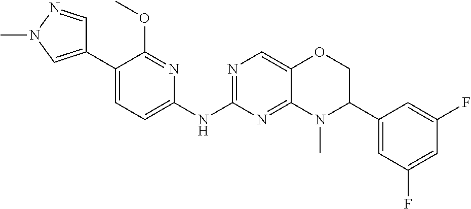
C1(C2=CC=C(NC3=NC=C4C(=N3)N(C)C(C3=CC(F)=CC(F)=C3)CO4)N=C2OC)=CN(C)N=C1
